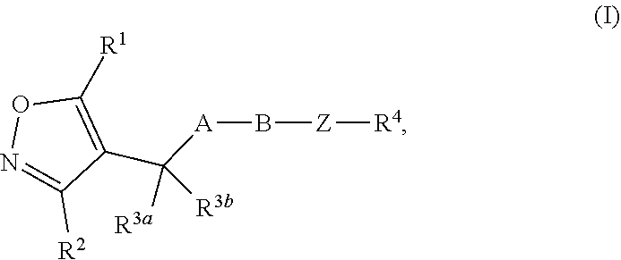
[R1]C1=C(C([A]B[Z][R4])([R3b])[R3a])C([R2])=NO1
